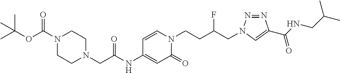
C1(NC(=O)CN2CCN(C(OC(C)(C)C)=O)CC2)=CC(=O)N(CCC(CN2N=NC(C(NCC(C)C)=O)=C2)F)C=C1
